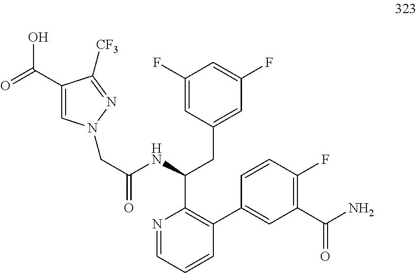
C(C(NC(CC1=CC(F)=CC(F)=C1)C1=C(C2=CC(C(N)=O)=C(F)C=C2)C=CC=N1)=O)N1C=C(C(=O)O)C([CF3])=N1
